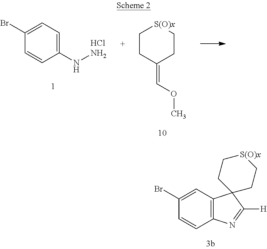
C1=C(Br)C=CC(NN)=C1.Cl.C1CC(=COC)CC[S(O)x]1.C1=C(Br)C=CC2=C1C1(C([H])=N2)CC[S(O)x]CC1
